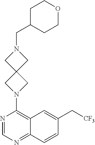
C1(N2CC3(CN(CC4CCOCC4)C3)C2)=C2C(=NC=N1)C=CC(C[CF3])=C2
